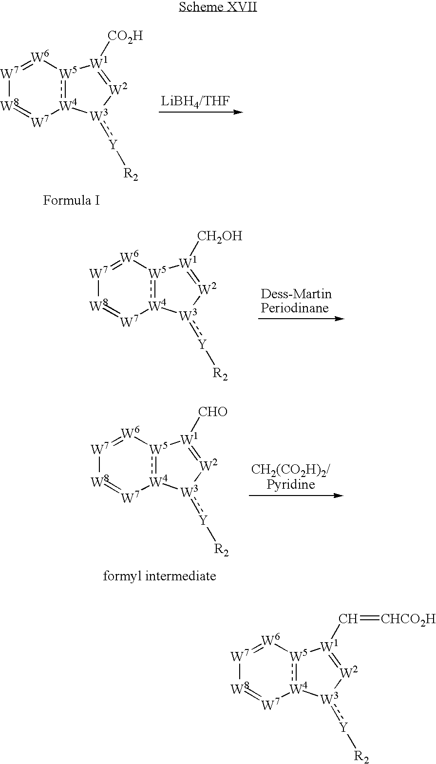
[W8]1=[W7][W4]2:[W5]([W6]=[W7]1)[W1]([CO2H])=[W2][W3]2:[Y][R2].[W8]1=[W7][W4]2:[W5]([W6]=[W7]1)[W1]([CH2OH])=[W2][W3]2:[Y][R2].[W8]1=[W7][W4]2:[W5]([W6]=[W7]1)[W1]([CHO])=[W2][W3]2:[Y][R2].[W8]1=[W7][W4]2:[W5]([W6]=[W7]1)[W1](C=[CHCO2H])=[W2][W3]2:[Y][R2]
